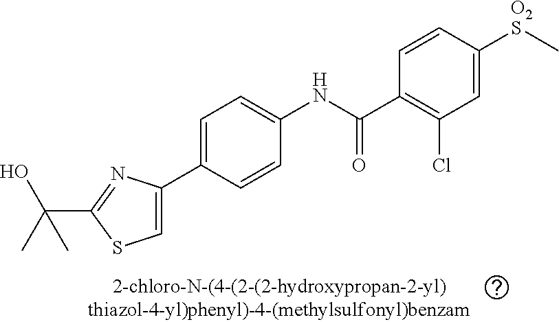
C1=C(C2=CC=C(NC(=O)C3=C(Cl)C=C([O2S]C)C=C3)C=C2)N=C(C(C)(O)C)S1
